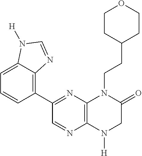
C1=NC2=C(N=C1C1=C3C(=CC=C1)N([H])C=N3)N(CCC1CCOCC1)C(=O)CN2[H]
